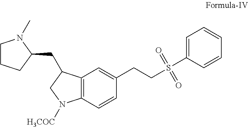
C12=C(C=CC(CCS(=O)(=O)C3=CC=CC=C3)=C1)N([H3COC])CC2CC1N(C)CCC1
